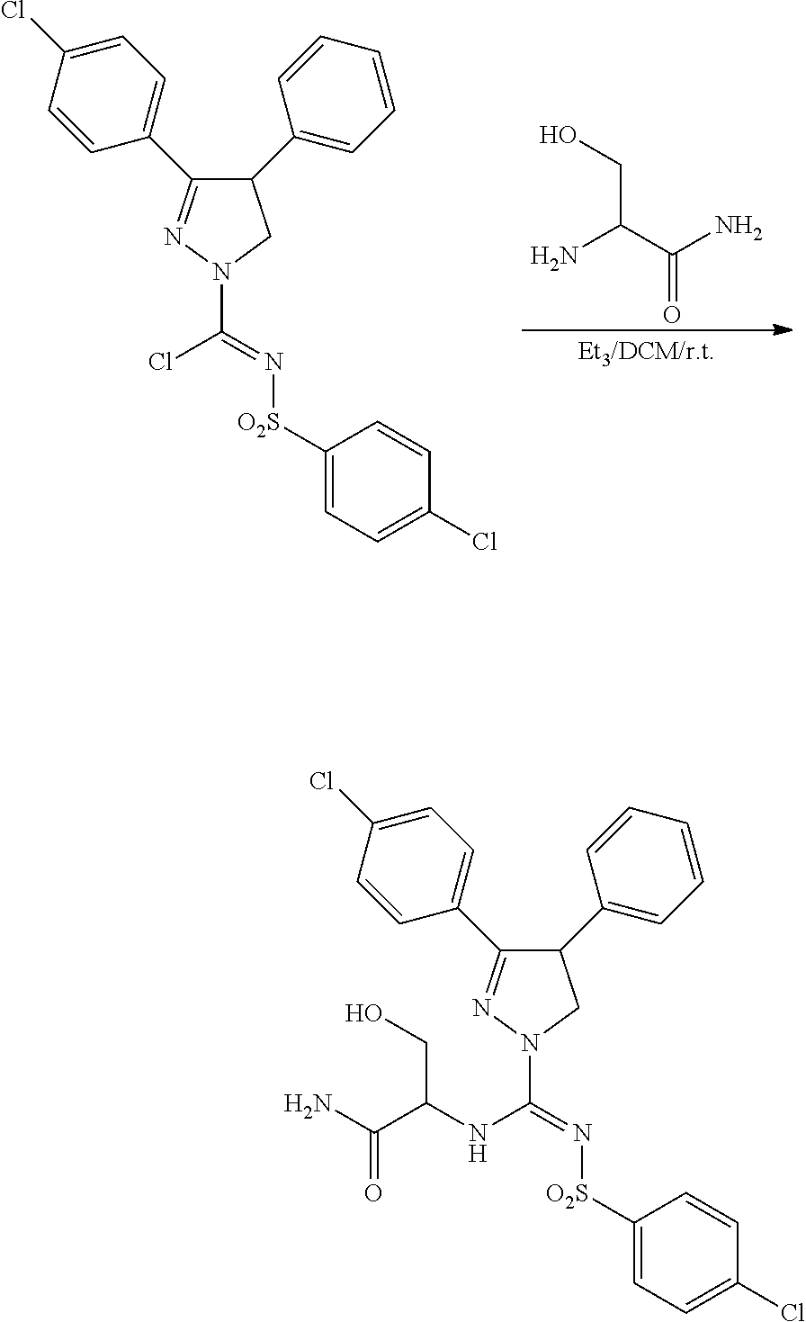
N1=C(C2=CC=C(Cl)C=C2)C(C2=CC=CC=C2)CN1C(=N[O2S]C1=CC=C(Cl)C=C1)Cl.C(C(C(N)=O)N)O.N1=C(C2=CC=C(Cl)C=C2)C(C2=CC=CC=C2)CN1C(=N[O2S]C1=CC=C(Cl)C=C1)NC(C(N)=O)CO
